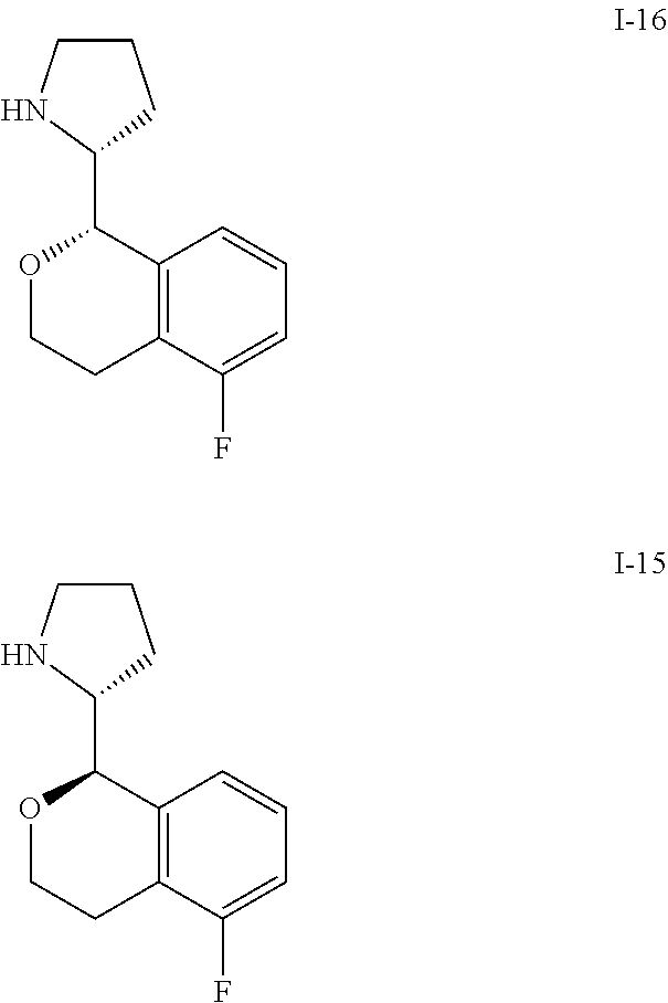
C12=C(C(F)=CC=C1)CCOC2C1CCCN1.C12=C(C(F)=CC=C1)CCOC2C1CCCN1
